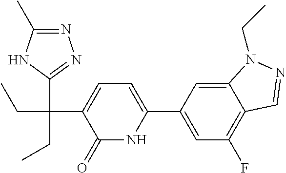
C1(C2=CC(F)=C3C(=C2)N(CC)N=C3)=CC=C(C(CC)(C2=NN=C(C)N2)CC)C(=O)N1
